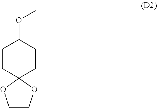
O(C1CCC2(CC1)OCCO2)C
